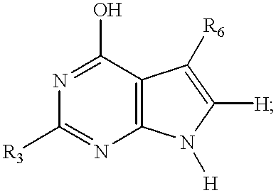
C12=C(C(O)=NC([R3])=N1)C([R6])=C([H])N2[H]
